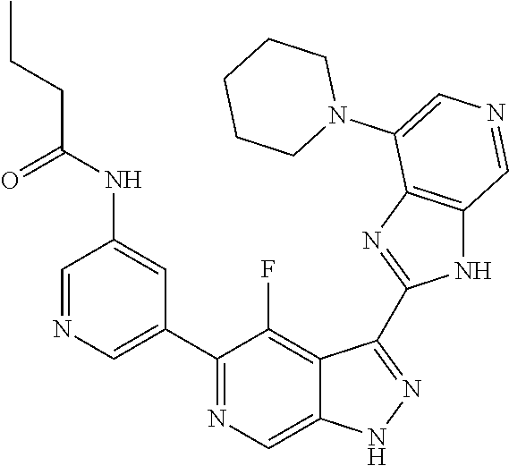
C1(C2=CN=CC(NC(=O)CCC)=C2)=NC=C2C(=C1F)C(C1=NC3=C(N1)C=NC=C3N1CCCCC1)=NN2
